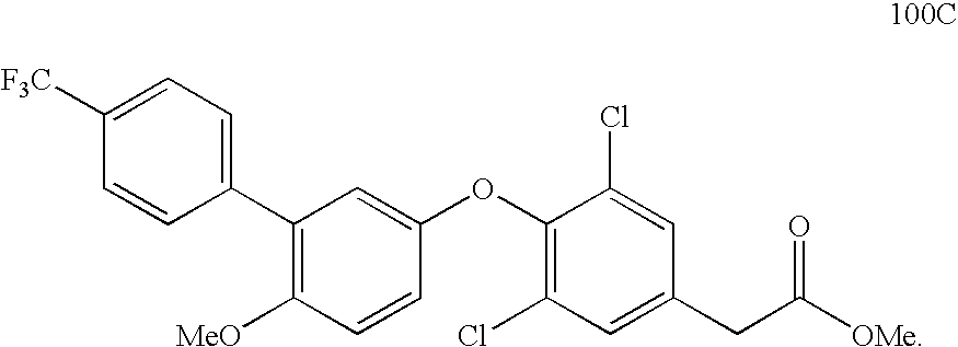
C1(C2=CC=C([F3C])C=C2)=C([MeO])C=CC(OC2=C(Cl)C=C(CC(=O)[OMe])C=C2Cl)=C1
